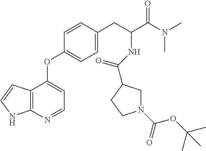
C12=C(N=CC=C1OC1=CC=C(CC(C(N(C)C)=O)NC(=O)C3CN(C(=O)OC(C)(C)C)CC3)C=C1)NC=C2
